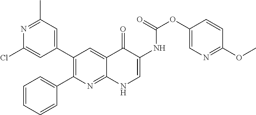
N1=C(C)C=C(C2=C(C3=CC=CC=C3)N=C3C(=C2)C(=O)C(NC(OC2=CN=C(OC)C=C2)=O)=CN3)C=C1Cl
